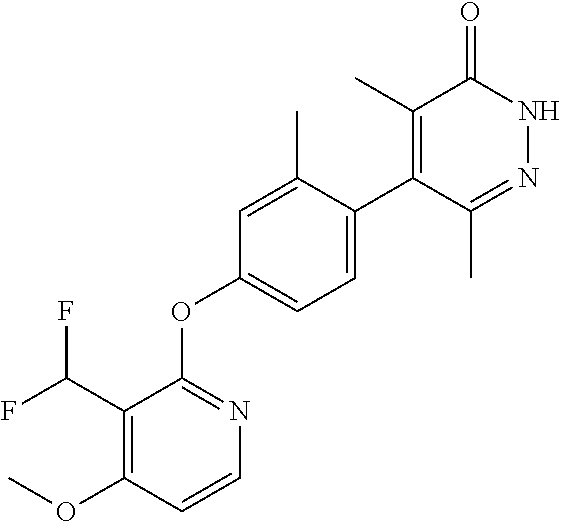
C1=C(C)C(C2=C(C)C(=O)NN=C2C)=CC=C1OC1=NC=CC(OC)=C1C(F)F
